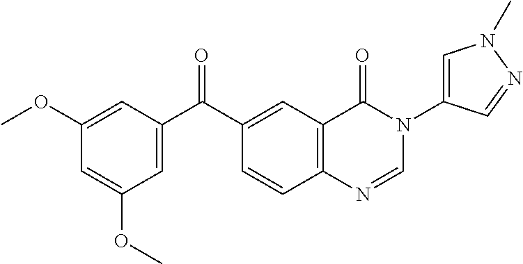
C1(OC)=CC(C(C2=CC3=C(C=C2)N=CN(C2=CN(C)N=C2)C3=O)=O)=CC(OC)=C1
